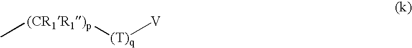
C[(CR1R1)p][(T)q][V]
